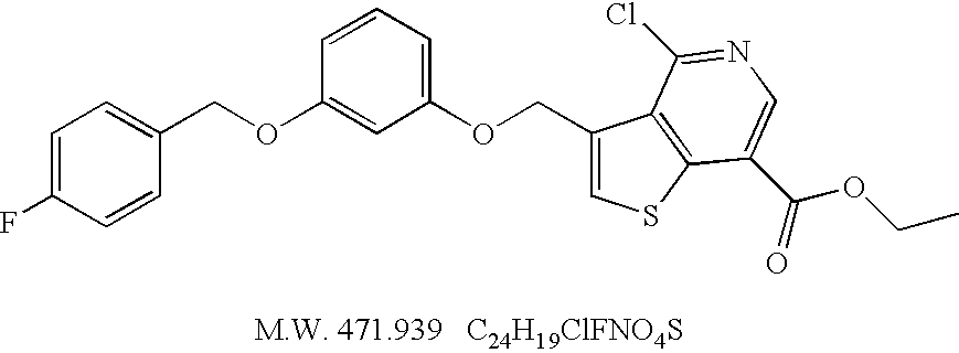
O(C1=CC(OCC2=CSC3=C2C(Cl)=NC=C3C(=O)OCC)=CC=C1)CC1=CC=C(F)C=C1
